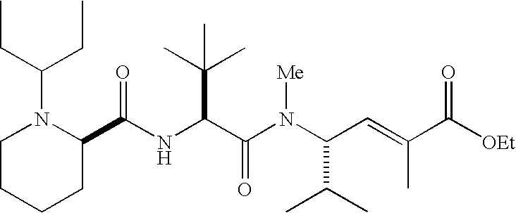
N(C(C(N(C(C(C)C)C=C(C)C([OEt])=O)[Me])=O)C(C)(C)C)C(C1N(C(CC)CC)CCCC1)=O
